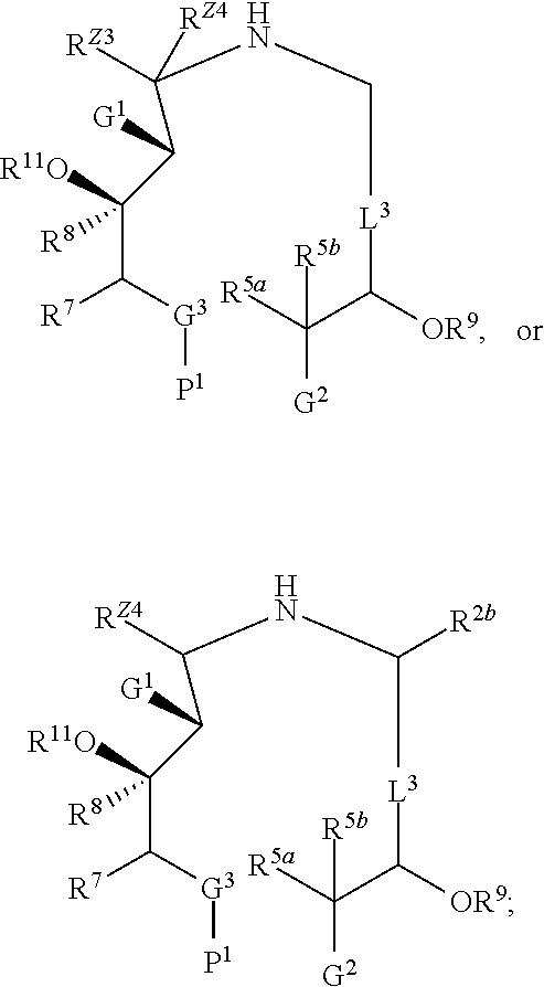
C(C([G3][P1])[R7])([R11O])(C(C([RZ4])([RZ3])NC[L3]C(C([R5a])([G2])[R5b])[OR9])[G1])[R8].C(C([G3][P1])[R7])([R11O])(C(C([RZ4])NC([L3]C(C([R5a])([G2])[R5b])[OR9])[R2b])[G1])[R8]
